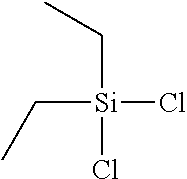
[Si](CC)(Cl)(CC)Cl
